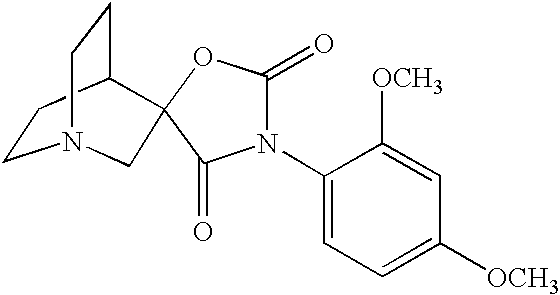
C1CC2CCN1CC21OC(=O)N(C2=CC=C([OCH3])C=C2[OCH3])C1=O
